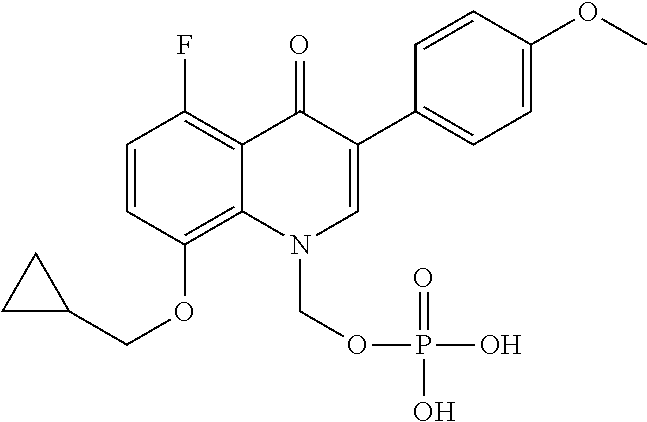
C1=CC(OCC2CC2)=C2C(=C1F)C(=O)C(C1=CC=C(OC)C=C1)=CN2COP(O)(=O)O
